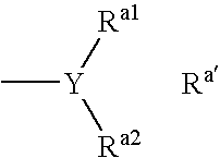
C[Y]([Ra1])[Ra2]
